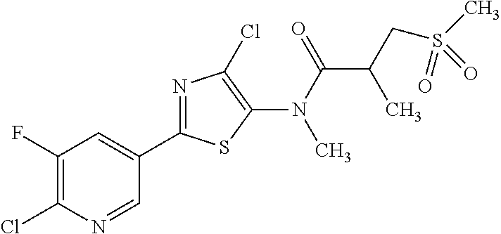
C1(C2=NC(Cl)=C(N(C(=O)C(CS(C)(=O)=O)C)C)S2)=CC(F)=C(Cl)N=C1
